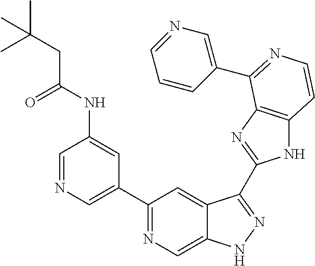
C1=NC=C(C2=NC=C3C(=C2)C(C2=NC4=C(N2)C=CN=C4C2=CN=CC=C2)=NN3)C=C1NC(CC(C)(C)C)=O
